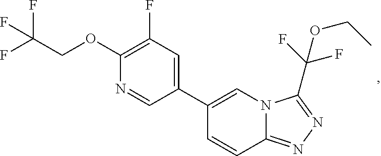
C1(C2=CC(F)=C(OCC(F)(F)F)N=C2)=CN2C(=NN=C2C(F)(F)OCC)C=C1
